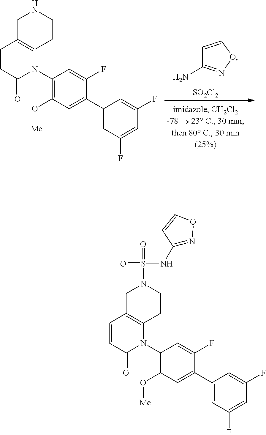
C1=CON=C1N.[SO2Cl2].N1(C2=C(O[Me])C=C(C3=CC(F)=CC(F)=C3)C(F)=C2)C2=C(C=CC1=O)CNCC2.N1(C2=C(O[Me])C=C(C3=CC(F)=CC(F)=C3)C(F)=C2)C2=C(C=CC1=O)CN(S(=O)(=O)NC1=NOC=C1)CC2
